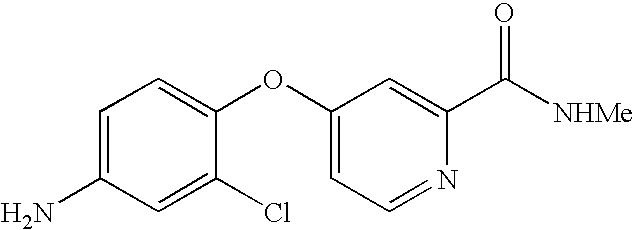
C1=C(N)C=C(Cl)C(OC2=CC=NC(C([NHMe])=O)=C2)=C1
